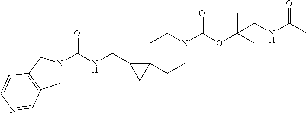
O=C(OC(C)(CNC(C)=O)C)N1CCC2(CC1)C(CNC(=O)N1CC3=C(C1)C=CN=C3)C2
